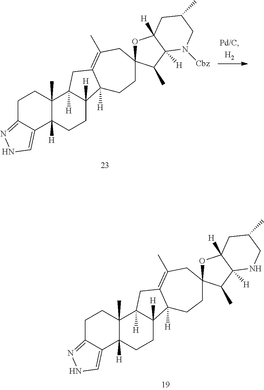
C1C2=NNC=C2C2([H])C(C)(C1)C1([H])C([H])(CC2)C2([H])C(=C(C)CC3(CC2)OC2([H])C([H])(C3C)N([Cbz])CC(C)C2)C1.C1C2=NNC=C2C2([H])C(C)(C1)C1([H])C([H])(CC2)C2([H])C(=C(C)CC3(CC2)OC2([H])C([H])(C3C)NCC(C)C2)C1
